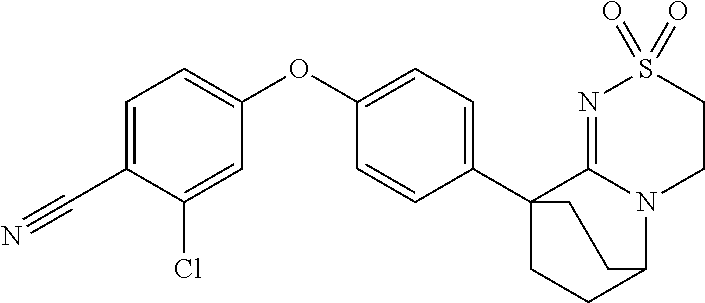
C1=C(C#N)C(Cl)=CC(OC2=CC=C(C34CCC(N5C3=NS(=O)(=O)CC5)CC4)C=C2)=C1
